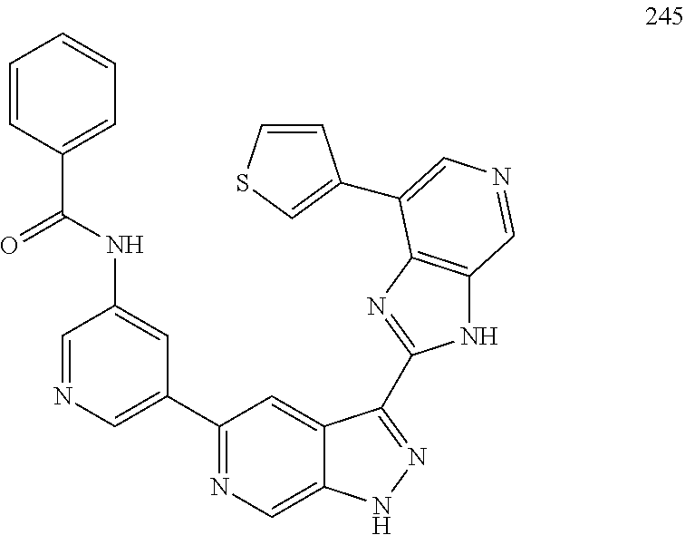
C1(C2=CN=CC(NC(=O)C3=CC=CC=C3)=C2)=NC=C2C(=C1)C(C1=NC3=C(N1)C=NC=C3C1=CSC=C1)=NN2
